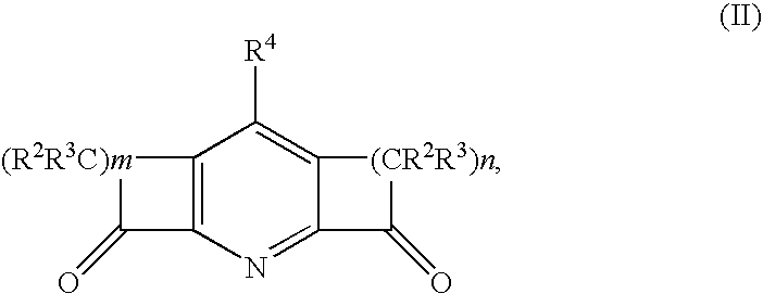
C12=C(N=C3C(=O)[(CR2R3)n]C3=C1[R4])C(=O)[(R2R3C)m]2
